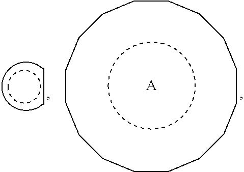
cc.c1ccccccccccccccc1.[A]
